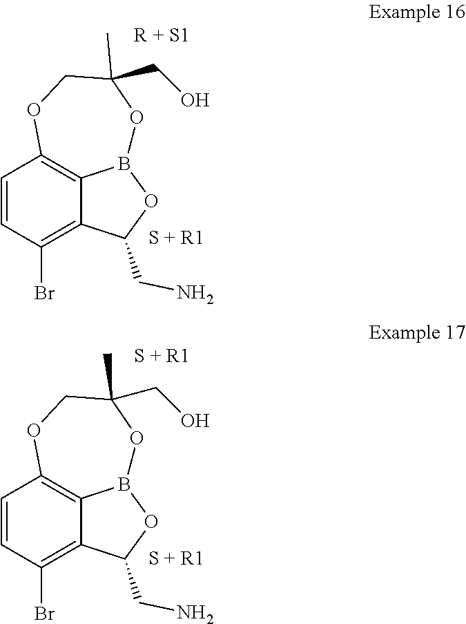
C1=CC(Br)=C2C3=C1OCC(CO)(C)OB3OC2CN.[S + R1].C1=CC(Br)=C2C3=C1OCC(CO)(C)OB3OC2CN.[S + R1]
